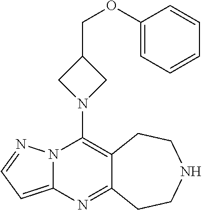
N12C(=CC=N1)N=C1C(=C2N2CC(COC3=CC=CC=C3)C2)CCNCC1
